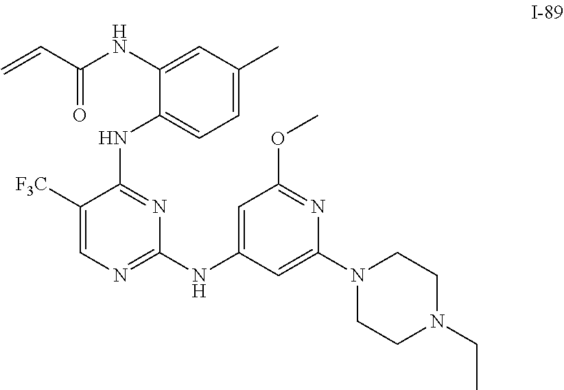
N(C1=CC(C)=CC=C1NC1=NC(NC2=CC(OC)=NC(N3CCN(CC)CC3)=C2)=NC=C1[F3C])C(C=C)=O
